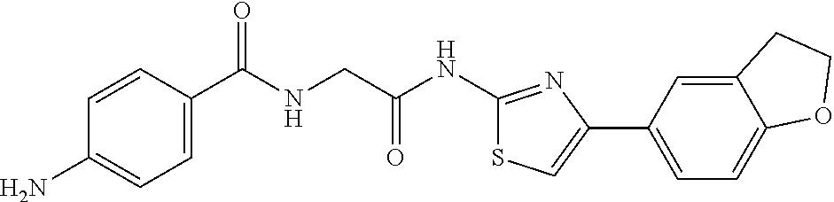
C1=CC(C(NCC(NC2=NC(C3=CC=C4C(=C3)CCO4)=CS2)=O)=O)=CC=C1N
